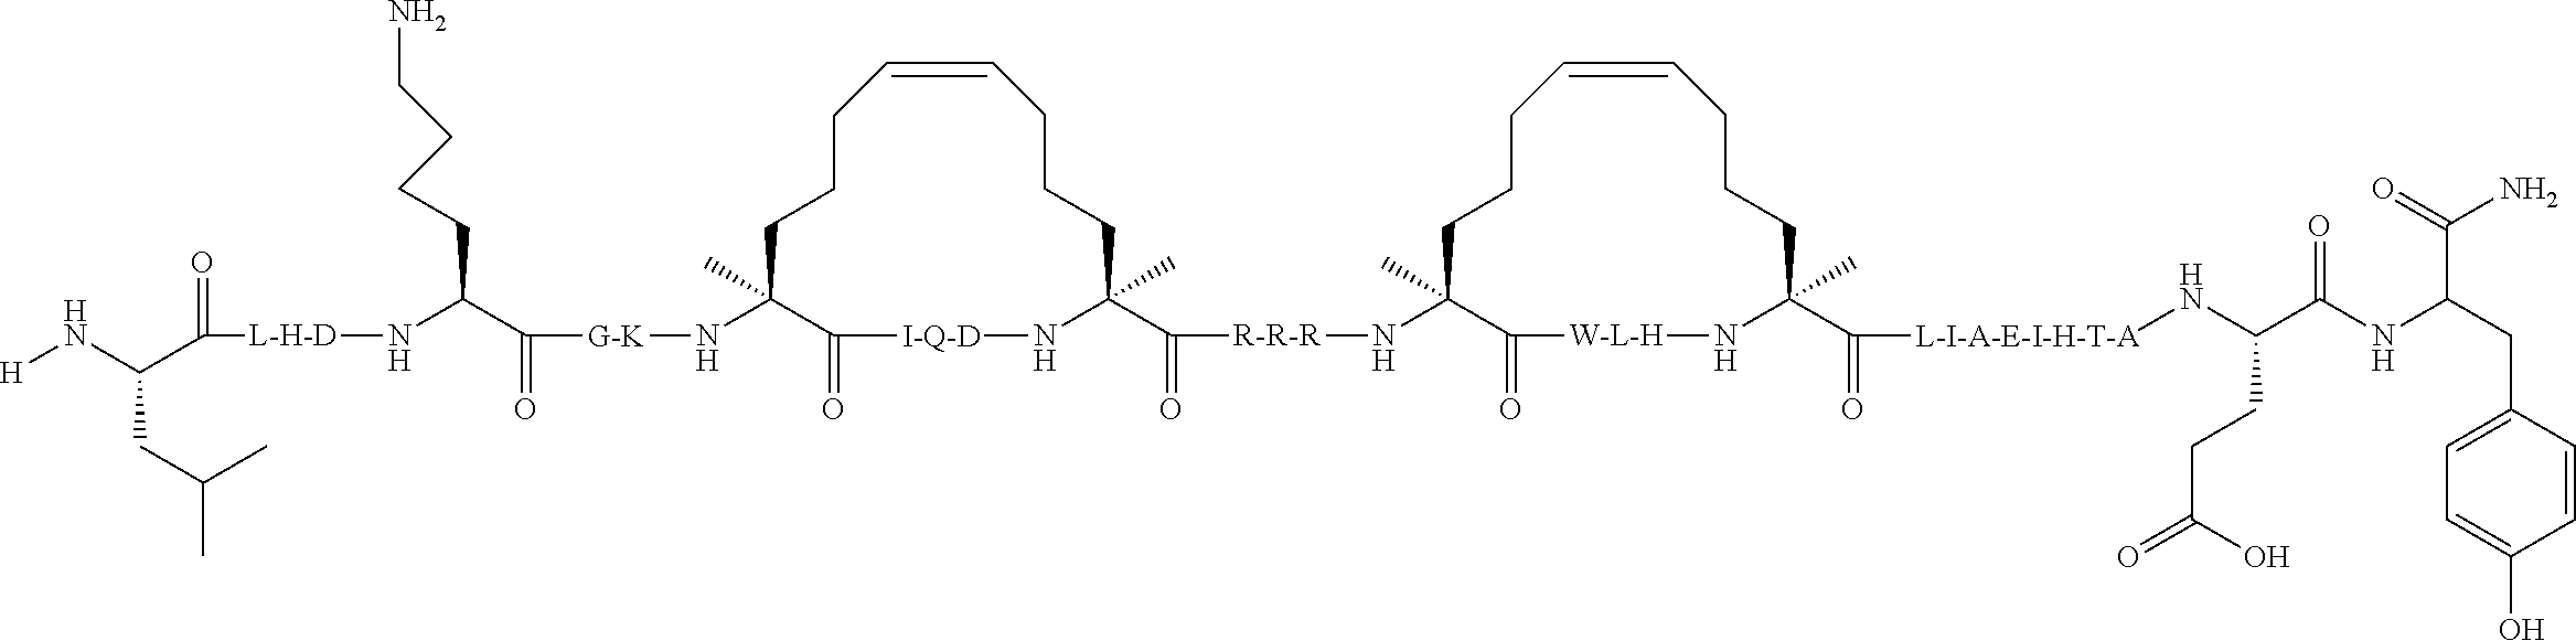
C1CCC=CCCCC(C(=O)[R-R-R]NC2(C)CCCC=CCCCC(C([L-I-A-E-I-H-T-A]NC(CCC(=O)O)C(=O)NC(C(N)=O)CC3=CC=C(O)C=C3)=O)(C)N[W-L-H]C2=O)(C)N[I-Q-D]C(=O)C1(C)N[G-K]C(C(CCCCN)N[L-H-D]C(=O)C(N[H])CC(C)C)=O
